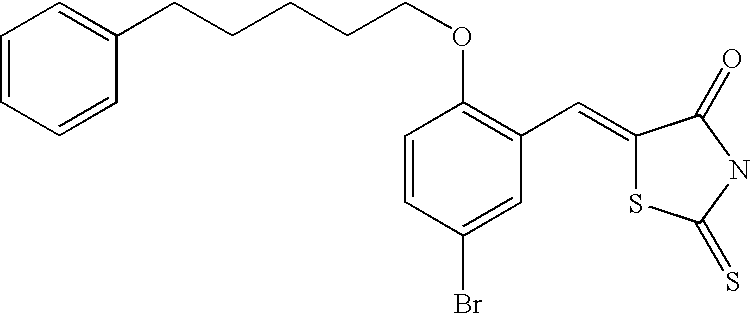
C1(OCCCCCC2=CC=CC=C2)=C(C=C2SC(=S)NC2=O)C=C(Br)C=C1
